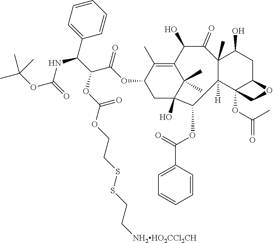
C1=CC=CC=C1C(NC(=O)OC(C)(C)C)C(C(=O)OC1CC2(O)C(C)(C)C(=C1C)C(O)C(=O)C1(C)C([H])(C3(OC(C)=O)C(CC1O)OC3)C2OC(=O)C1=CC=CC=C1)OC(=O)OCCSSCC[NH2HO2CCl2CH]
